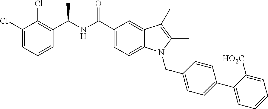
C1=C(Cl)C(Cl)=C(C(NC(C2=CC=C3C(=C2)C(C)=C(C)N3CC2=CC=C(C3=CC=CC=C3[HO2C])C=C2)=O)C)C=C1
